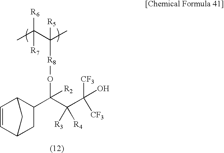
C1=CC2C(C(C(C([CF3])([CF3])O)([R3])[R4])(O[R8]C(C)(C(C)([R6])[R7])[R5])[R2])CC1C2
